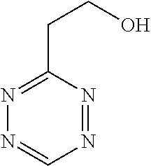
N1=NC(CCO)=NN=C1
